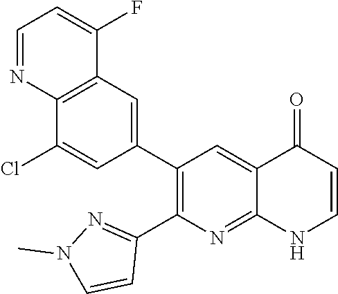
C12=C(C=C(C3=C(C4=NN(C)C=C4)N=C4C(=C3)C(=O)C=CN4)C=C1Cl)C(F)=CC=N2
